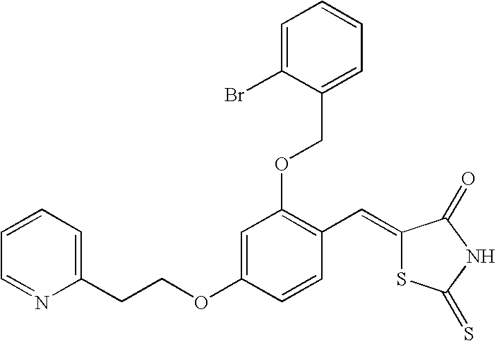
C1(CCOC2=CC(OCC3=CC=CC=C3Br)=C(C=C3SC(=S)NC3=O)C=C2)=CC=CC=N1
